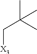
CC(C)(C[X3])C
